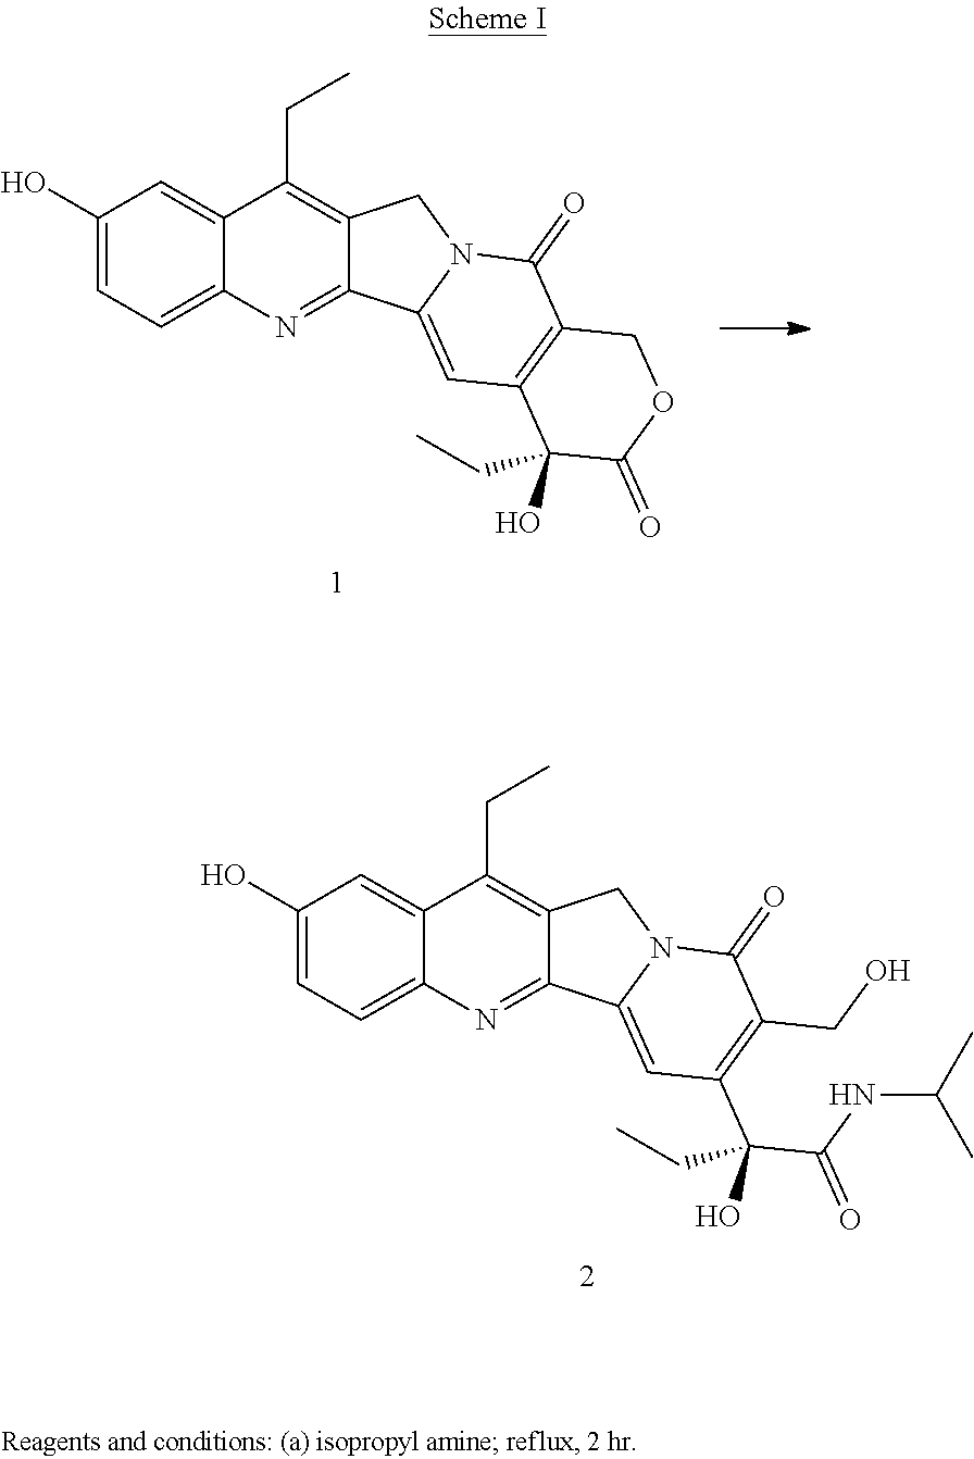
C1(O)=CC=C2C(=C1)C(CC)=C1C(=N2)C2=CC3=C(C(=O)N2C1)COC(=O)C3(CC)O.C1(O)=CC=C2C(=C1)C(CC)=C1C(=N2)C2=CC(C(C(NC(C)C)=O)(CC)O)=C(CO)C(=O)N2C1
